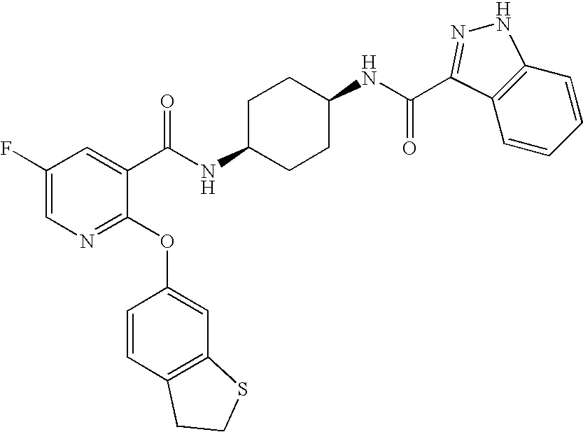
C1(F)=CN=C(OC2=CC3=C(C=C2)CCS3)C(C(NC2CCC(NC(=O)C3=NNC4=C3C=CC=C4)CC2)=O)=C1
